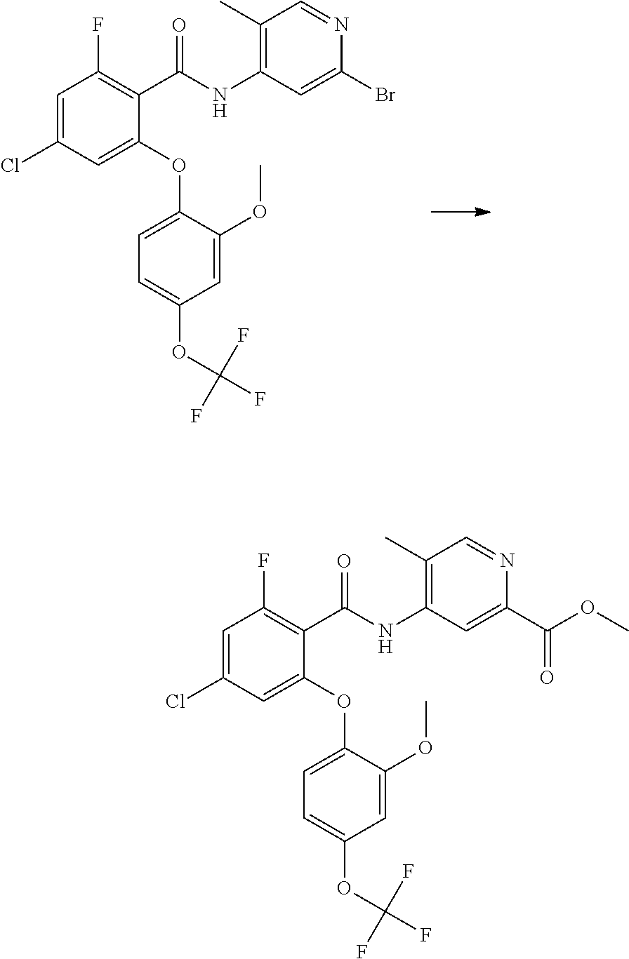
C1=C(Cl)C=C(OC2=CC=C(OC(F)(F)F)C=C2OC)C(C(=O)NC2=C(C)C=NC(Br)=C2)=C1F.C1=C(Cl)C=C(OC2=CC=C(OC(F)(F)F)C=C2OC)C(C(=O)NC2=C(C)C=NC(C(=O)OC)=C2)=C1F
